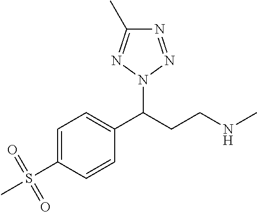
C1=C(S(C)(=O)=O)C=CC(C(CCNC)N2N=NC(C)=N2)=C1
